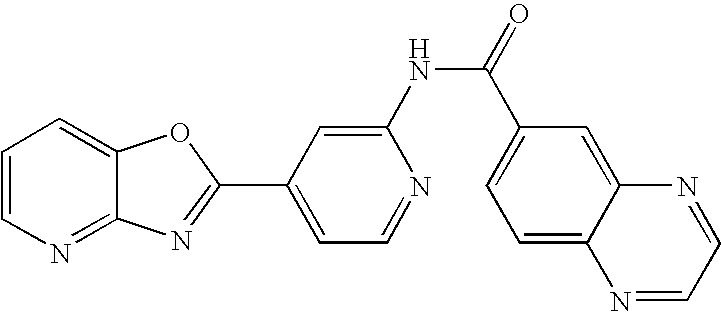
C12=NC=CC=C1OC(C1=CC=NC(NC(=O)C3=CC=C4C(=C3)N=CC=N4)=C1)=N2
